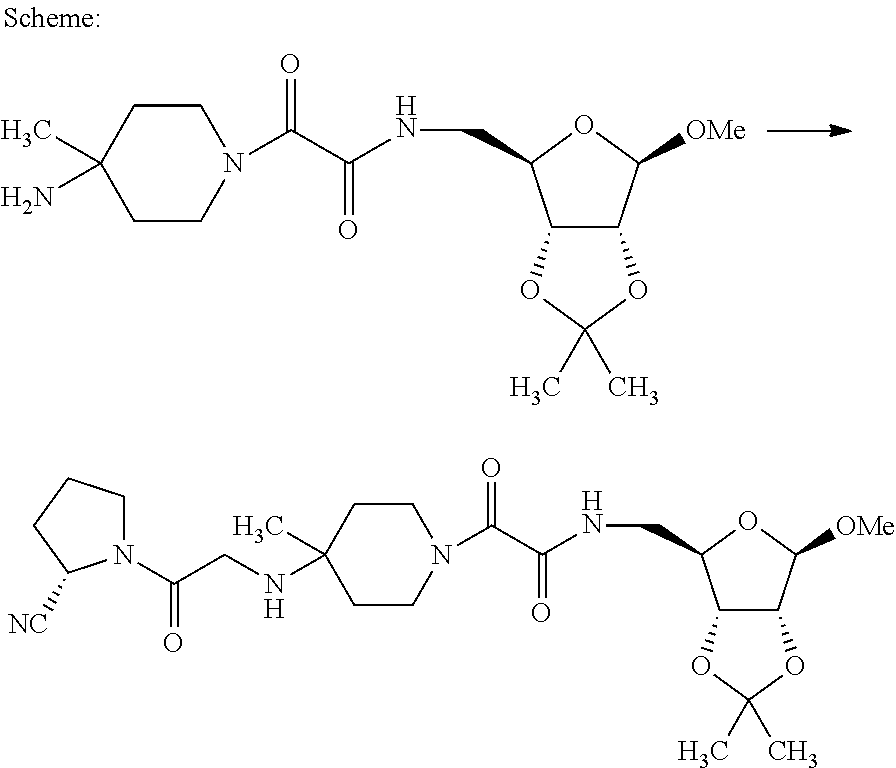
C12C(C([OMe])OC1CNC(C(N1CCC(C)(N)CC1)=O)=O)OC(C)(C)O2.C12C(C([OMe])OC1CNC(C(N1CCC(C)(NCC(=O)N3CCCC3[NC])CC1)=O)=O)OC(C)(C)O2
